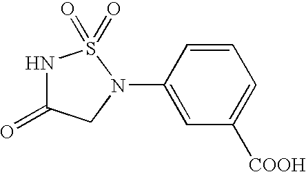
N1C(=O)CN(C2=CC([COOH])=CC=C2)S1(=O)=O
